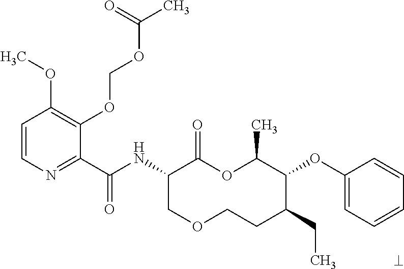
C1(C(NC2COCCC(CC)C(OC3=CC=CC=C3)C(C)OC2=O)=O)=NC=CC(OC)=C1OCOC(C)=O
